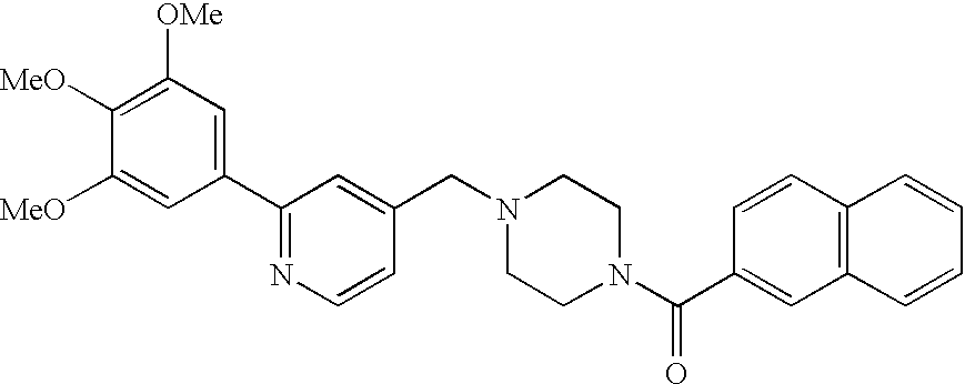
C1(C2=NC=CC(CN3CCN(C(C4=CC5=C(C=C4)C=CC=C5)=O)CC3)=C2)=CC([OMe])=C([MeO])C([MeO])=C1
